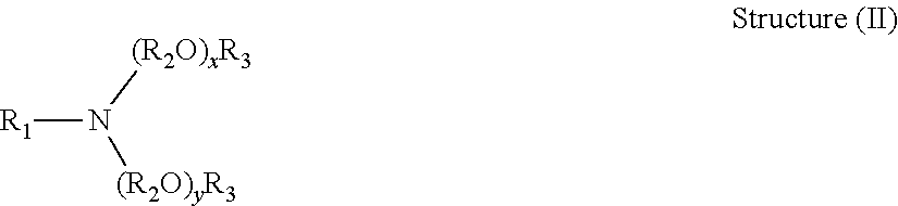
[R1]N([(R2O)xR3])[(R2O)yR3]
